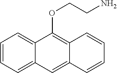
C1=CC=C2C(=C1)C(OCCN)=C1C(=C2)C=CC=C1
